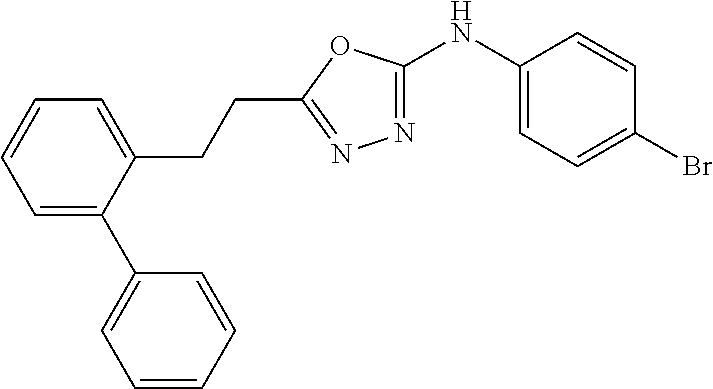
C1(NC2=NN=C(CCC3=CC=CC=C3C3=CC=CC=C3)O2)=CC=C(Br)C=C1
